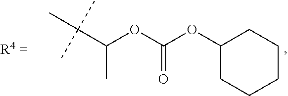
C(C(OC(OC1CCCCC1)=O)C)(C)(C)C
